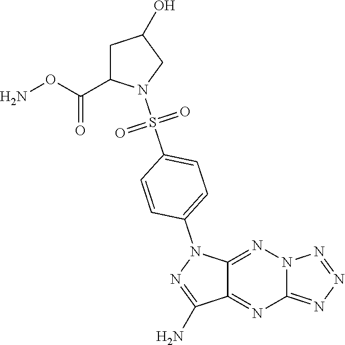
C12=NN3C(=NN=N3)N=C1C(N)=NN2C1=CC=C(S(N2CC(O)CC2C(=O)ON)(=O)=O)C=C1
